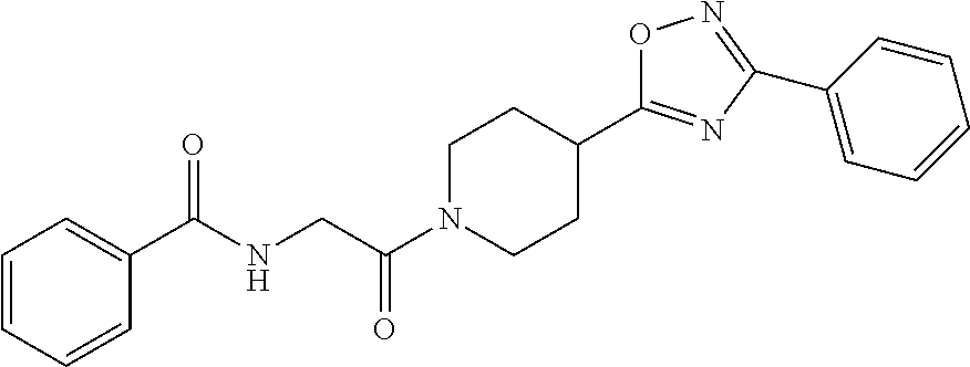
C1=CC=CC(C(NCC(N2CCC(C3=NC(C4=CC=CC=C4)=NO3)CC2)=O)=O)=C1
